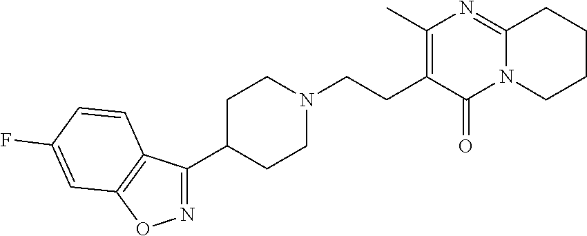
N1=C(C2CCN(CCC3=C(C)N=C4N(C3=O)CCCC4)CC2)C2=C(O1)C=C(F)C=C2
